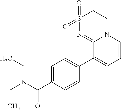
S1(=O)(=O)N=C2N(CC1)C=CC=C2C1=CC=C(C(N(CC)CC)=O)C=C1
